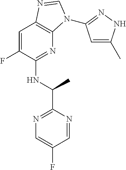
C1=C(F)C(NC(C2=NC=C(F)C=N2)C)=NC2=C1N=CN2C1=NNC(C)=C1
